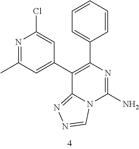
N1=C(C)C=C(C2=C(C3=CC=CC=C3)N=C(N)N3C2=NN=C3)C=C1Cl
